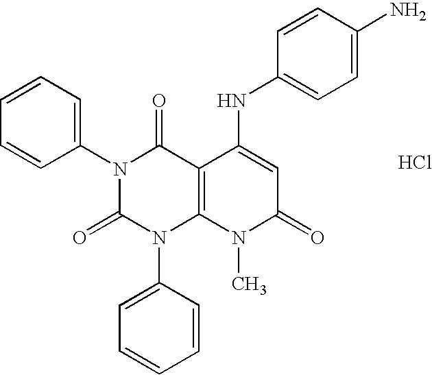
N1(C2=CC=CC=C2)C(=O)N(C2=CC=CC=C2)C2=C(C1=O)C(NC1=CC=C(N)C=C1)=CC(=O)N2C.Cl
